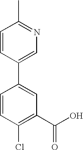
C1=CC(Cl)=C(C(O)=O)C=C1C1=CN=C(C)C=C1
